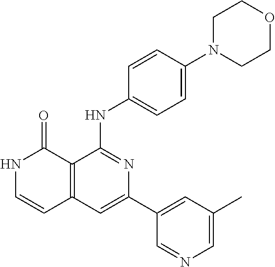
C12=C(C=C(C3=CC(C)=CN=C3)N=C1NC1=CC=C(N3CCOCC3)C=C1)C=CNC2=O
